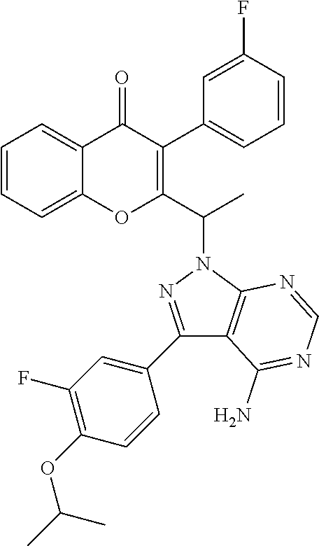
C1=CC=C2C(=C1)OC(C(N1N=C(C3=CC(F)=C(OC(C)C)C=C3)C3=C1N=CN=C3N)C)=C(C1=CC=CC(F)=C1)C2=O
